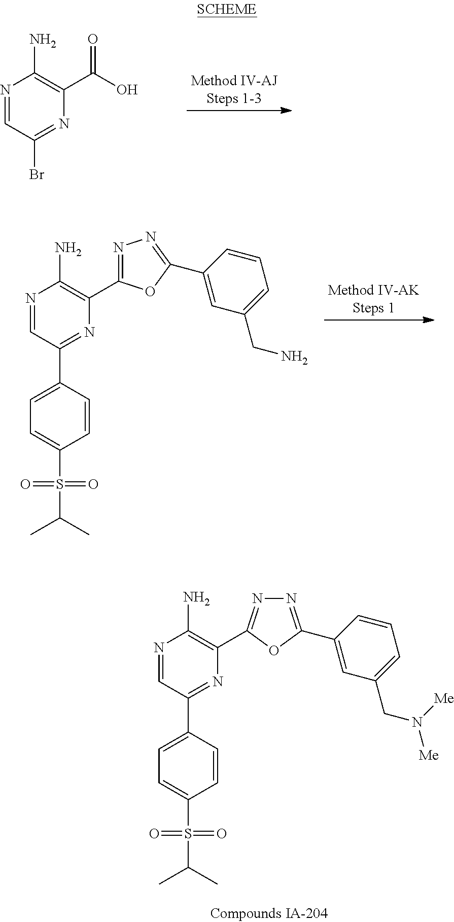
N1=CC(Br)=NC(C(O)=O)=C1N.N1=CC(C2=CC=C(S(=O)(=O)C(C)C)C=C2)=NC(C2=NN=C(C3=CC(CN)=CC=C3)O2)=C1N.N1=CC(C2=CC=C(S(=O)(=O)C(C)C)C=C2)=NC(C2=NN=C(C3=CC(CN([Me])[Me])=CC=C3)O2)=C1N
